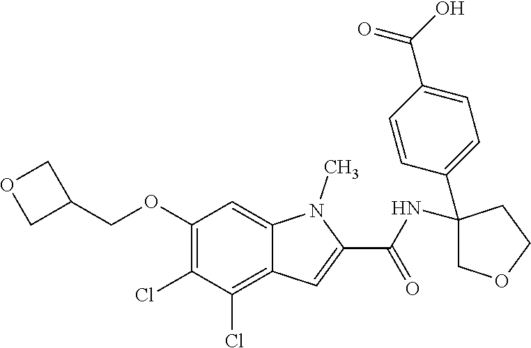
C1(OCC2COC2)=C(Cl)C(Cl)=C2C(=C1)N(C)C(C(=O)NC1(C3=CC=C(C(O)=O)C=C3)COCC1)=C2
